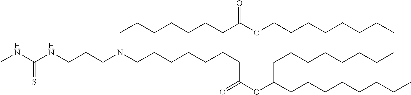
C(CN(CCCCCCCC(=O)OC(CCCCCCCC)CCCCCCCC)CCCNC(NC)=S)CCCCCC(=O)OCCCCCCCC
